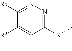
C1([X]C)=NN=C([R1])C([R3])=C1C
